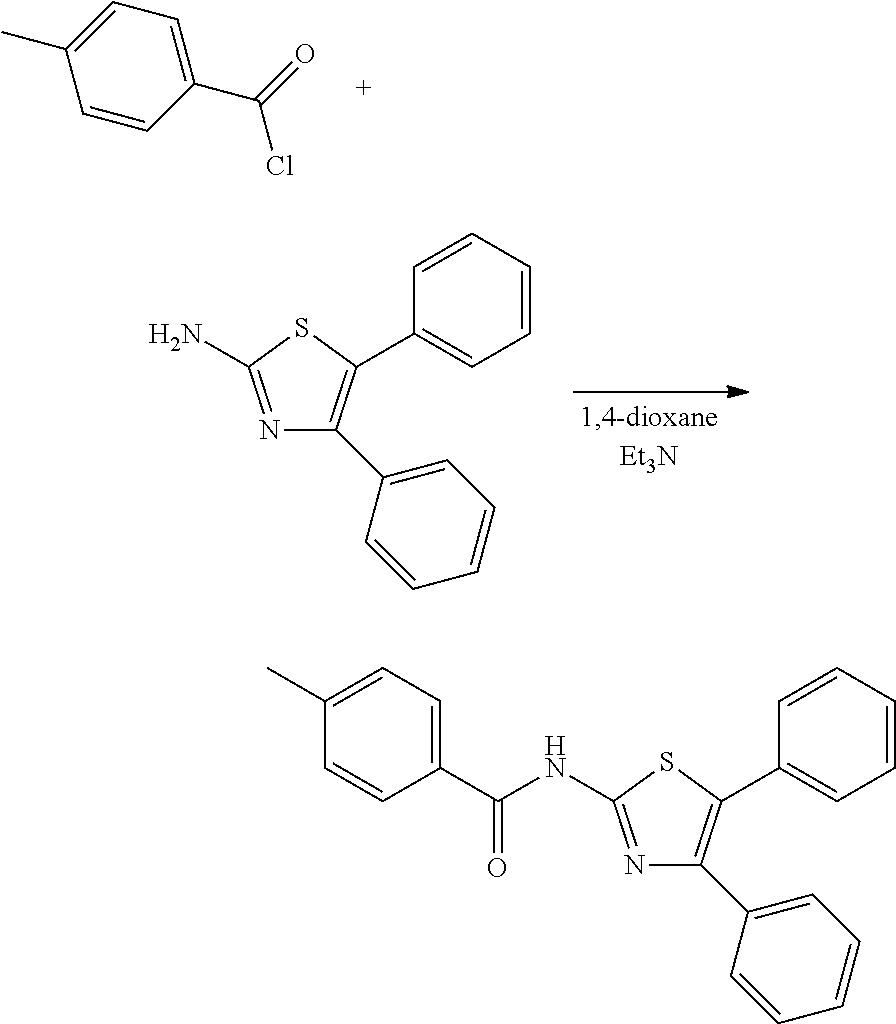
C1=CC(C(Cl)=O)=CC=C1C.N1=C(N)SC(C2=CC=CC=C2)=C1C1=CC=CC=C1.N1=C(NC(C2=CC=C(C)C=C2)=O)SC(C2=CC=CC=C2)=C1C1=CC=CC=C1
